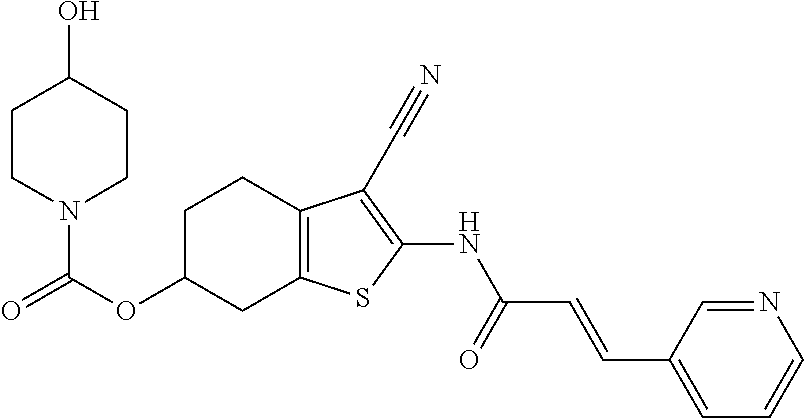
O=C(OC1CC2=C(CC1)C(C#N)=C(NC(C=CC1=CC=CN=C1)=O)S2)N1CCC(O)CC1
